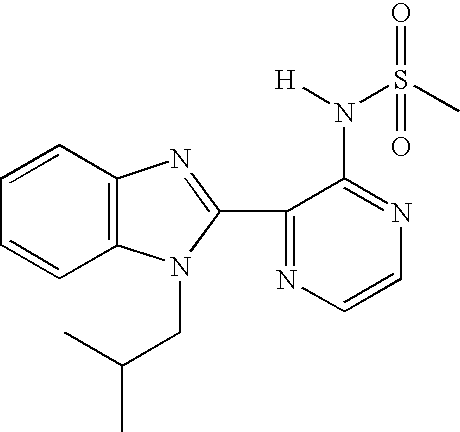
C1=CC2=C(C=C1)N(CC(C)C)C(C1=NC=CN=C1N([H])S(C)(=O)=O)=N2
